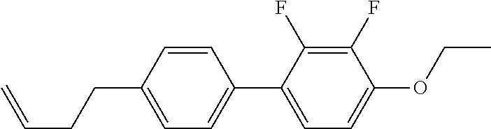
C1=CC(CCC=C)=CC=C1C1=CC=C(OCC)C(F)=C1F
